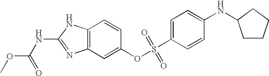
C12=C(C=C(OS(C3=CC=C(NC4CCCC4)C=C3)(=O)=O)C=C1)N=C(NC(OC)=O)N2
